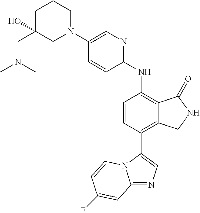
N1(C2=CN=C(NC3=C4C(=C(C5=CN=C6N5C=CC(F)=C6)C=C3)CNC4=O)C=C2)CCCC(CN(C)C)(O)C1
